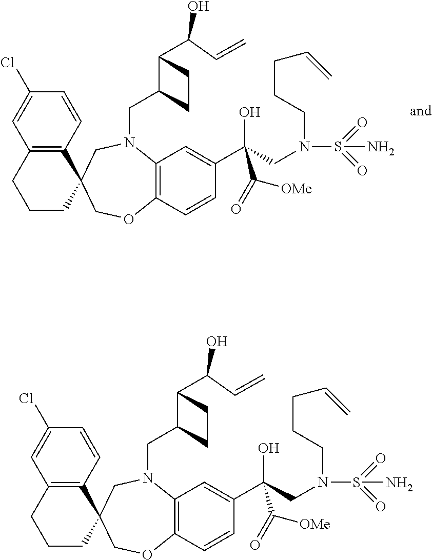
C12=C(C=CC(Cl)=C1)C1(CCC2)COC2=C(N(CC3C(C(C=C)O)CC3)C1)C=C(C(O)(CN(CCCC=C)S(N)(=O)=O)C(=O)[OMe])C=C2.C12=C(C=CC(Cl)=C1)C1(CCC2)COC2=C(N(CC3C(C(C=C)O)CC3)C1)C=C(C(O)(CN(CCCC=C)S(N)(=O)=O)C(=O)[OMe])C=C2
